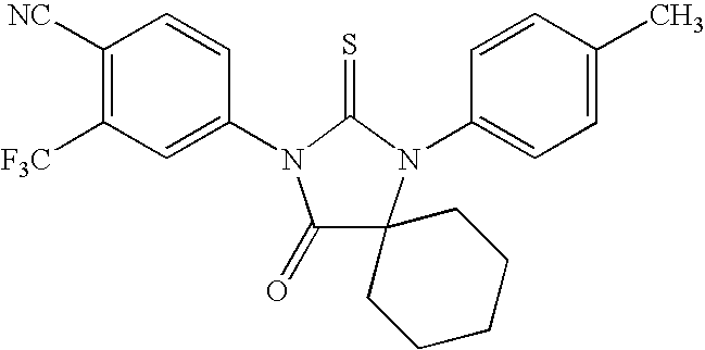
C1([NC])=C([F3C])C=C(N2C(=O)C3(N(C4=CC=C(C)C=C4)C2=S)CCCCC3)C=C1
